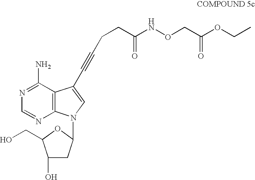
C1(N)=NC=NC2=C1C(C#CCCC(NOCC(OCC)=O)=O)=CN2C1CC(O)C(CO)O1
